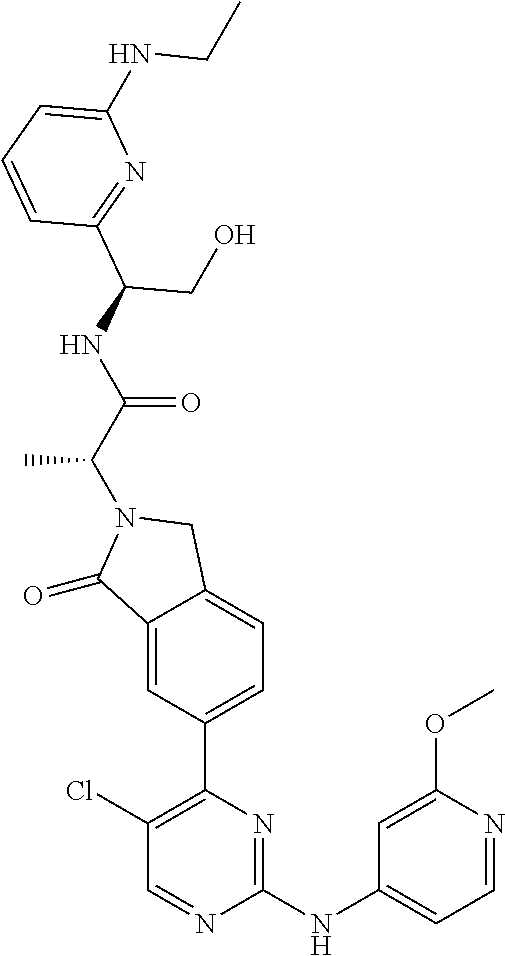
C1(=O)C2=CC(C3=C(Cl)C=NC(NC4=CC=NC(OC)=C4)=N3)=CC=C2CN1C(C(=O)NC(C1=NC(NCC)=CC=C1)CO)C
